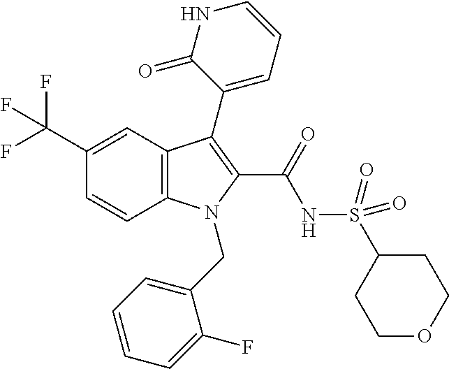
C1(C(F)(F)F)=CC2=C(C=C1)N(CC1=CC=CC=C1F)C(C(=O)NS(=O)(=O)C1CCOCC1)=C2C1=CC=CNC1=O
